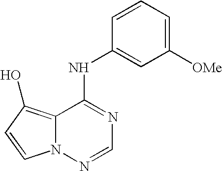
C12=C(O)C=CN1N=CN=C2NC1=CC([OMe])=CC=C1
